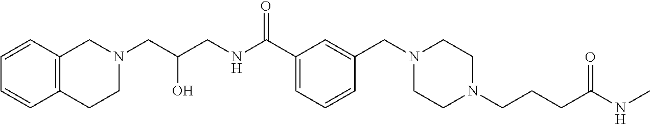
C1(C(NCC(CN2CCC3=C(C2)C=CC=C3)O)=O)=CC=CC(CN2CCN(CCCC(NC)=O)CC2)=C1
